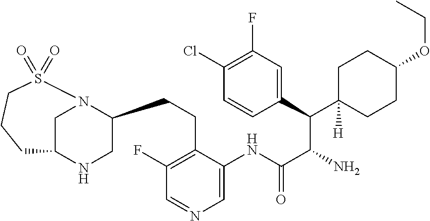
C1N2C(CCC3=C(F)C=NC=C3NC(C(N)C(C3=CC(F)=C(Cl)C=C3)C3([H])CCC(OCC)CC3)=O)CNC1CCCS2(=O)=O
